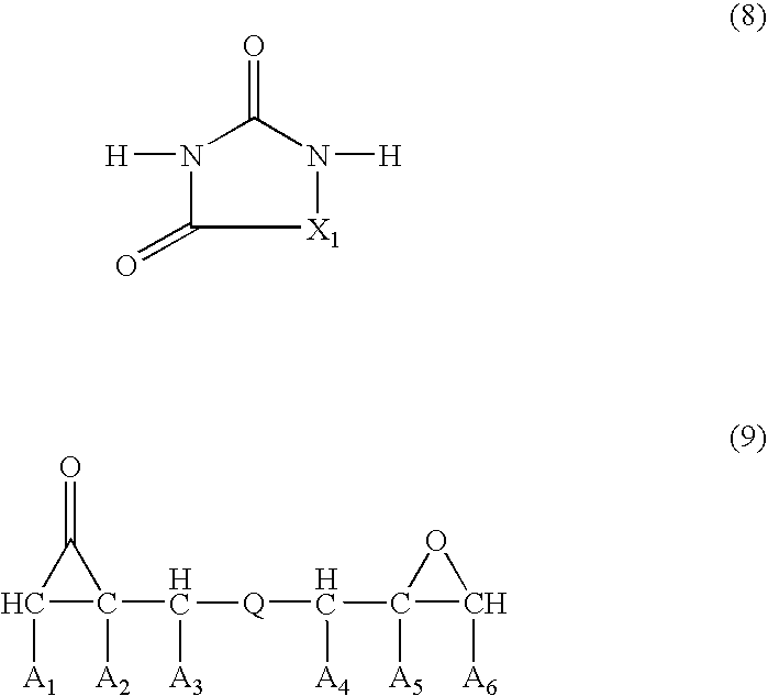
[X1]1N([H])C(=O)N([H])C1=O.C1([A1])C([A2])(C([Q]C(C2([A5])C([A6])O2)[A4])[A3])C1=O
